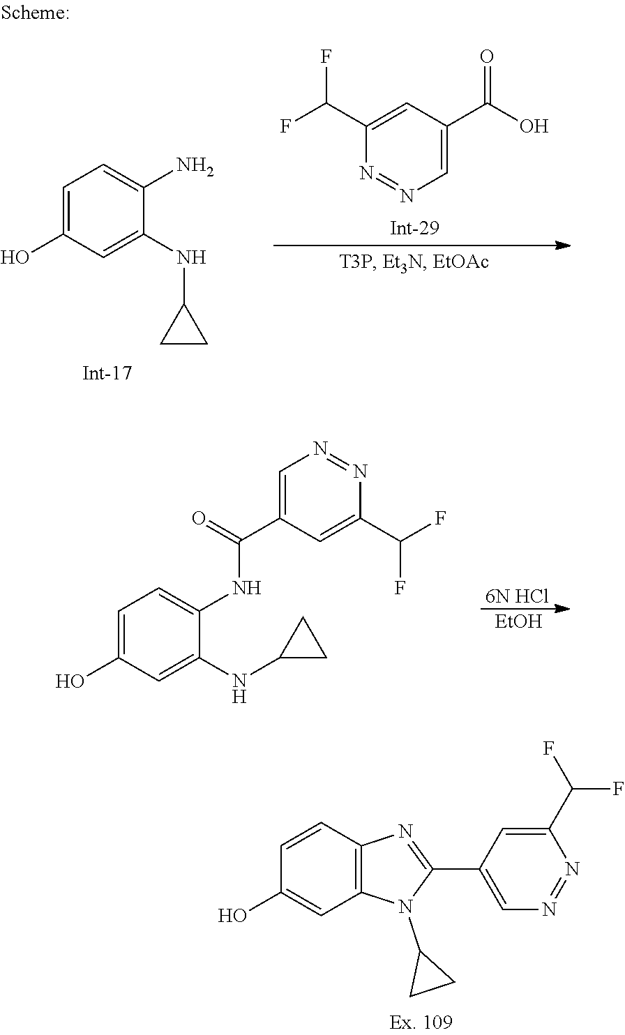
C1(C(F)F)=CC(C(O)=O)=CN=N1.C1=C(O)C=C(NC2CC2)C(N)=C1.C1=C(O)C=C(NC2CC2)C(NC(C2=CN=NC(C(F)F)=C2)=O)=C1.[EtOH].[6N HCl].C1=CC2=C(C=C1O)N(C1CC1)C(C1=CN=NC(C(F)F)=C1)=N2
